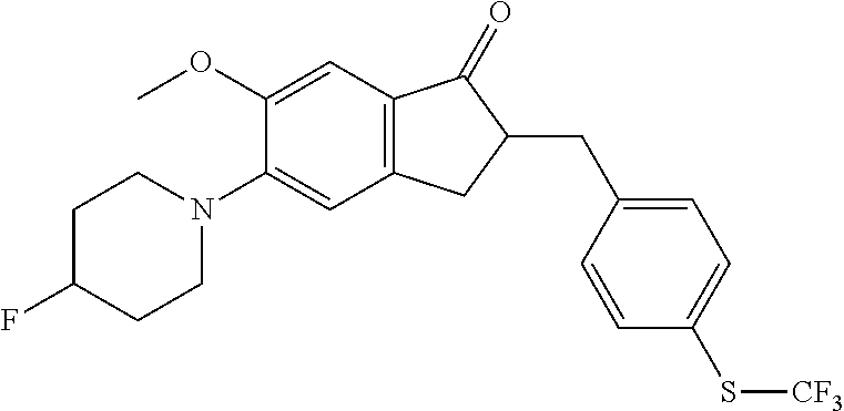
C1(OC)=CC2=C(C=C1N1CCC(F)CC1)CC(CC1=CC=C(S[CF3])C=C1)C2=O
